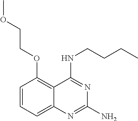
C1=CC=C2C(=C1OCCOC)C(NCCCC)=NC(N)=N2
